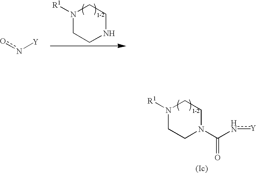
n(o)[Y].N1([R1])CCNCC1.N1([R1])CCN(C(n[Y])=O)CC1
